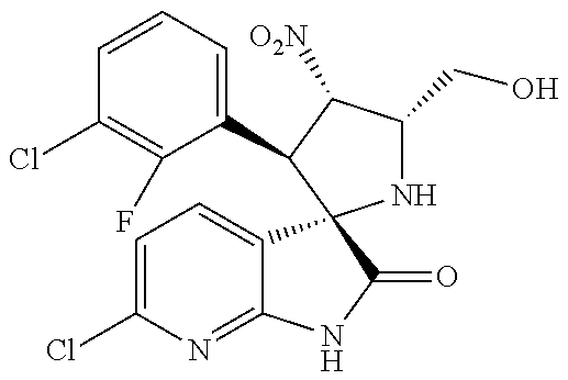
C1=CC=C(C2C([O2N])C(CO)NC23C2=CC=C(Cl)N=C2NC3=O)C(F)=C1Cl
